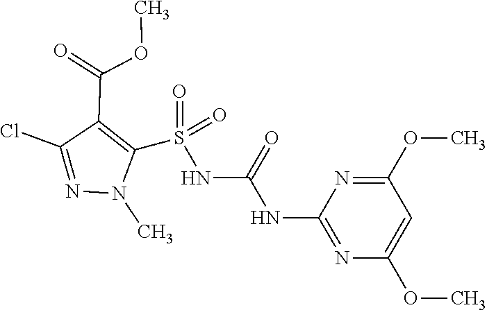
C1(OC)=NC(NC(NS(=O)(=O)C2=C(C(=O)OC)C(Cl)=NN2C)=O)=NC(OC)=C1
